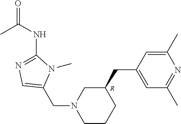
[R].C1CCC(CC2=CC(C)=NC(C)=C2)CN1CC1=CN=C(NC(=O)C)N1C
